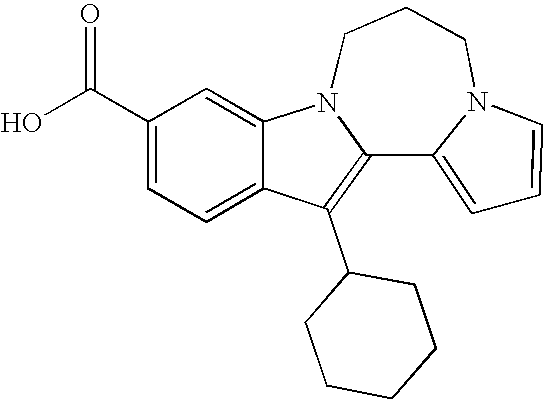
C1(C(O)=O)=CC=C2C(=C1)N1C(=C2C2CCCCC2)C2=CC=CN2CCC1
